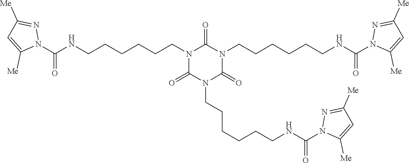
N1(C(=O)NCCCCCCN2C(=O)N(CCCCCCNC(N3C([Me])=CC([Me])=N3)=O)C(=O)N(CCCCCCNC(=O)N3C([Me])=CC([Me])=N3)C2=O)N=C([Me])C=C1[Me]
